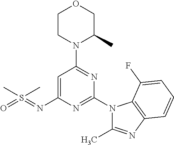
O1CCN(C2=NC(N3C(C)=NC4=C3C(F)=CC=C4)=NC(N=S(=O)(C)C)=C2)C(C)C1
